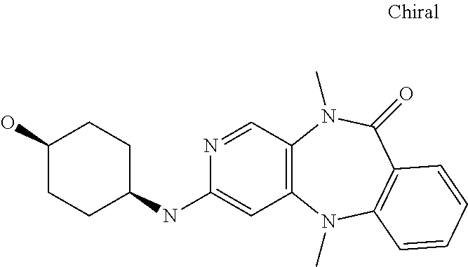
C12=C(N(C)C3=C(C(=O)N1C)C=CC=C3)C=C(NC1CCC(O)CC1)N=C2
